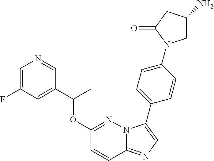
C1=C(F)C=C(C(OC2=NN3C(=NC=C3C3=CC=C(N4CC(N)CC4=O)C=C3)C=C2)C)C=N1
